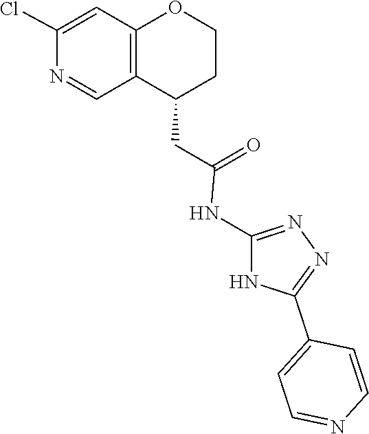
N1=C(NC(CC2C3=C(C=C(Cl)N=C3)OCC2)=O)NC(C2=CC=NC=C2)=N1
